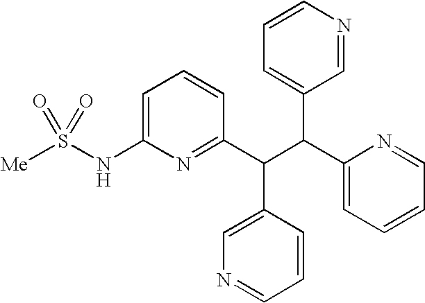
C1=C(NS([Me])(=O)=O)N=C(C(C(C2=CC=CC=N2)C2=CC=CN=C2)C2=CN=CC=C2)C=C1
